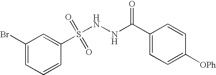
C1=CC(S(NNC(C2=CC=C([OPh])C=C2)=O)(=O)=O)=CC(Br)=C1
